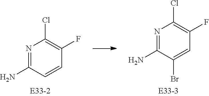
C1=CC(N)=NC(Cl)=C1F.C1(N)=NC(Cl)=C(F)C=C1Br
